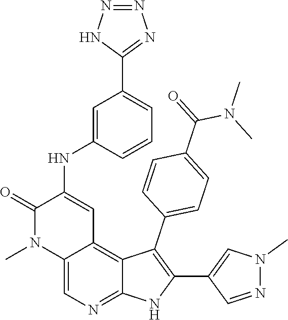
C12=CN=C3C(=C1C=C(NC1=CC(C4=NN=NN4)=CC=C1)C(=O)N2C)C(C1=CC=C(C(=O)N(C)C)C=C1)=C(C1=CN(C)N=C1)N3
